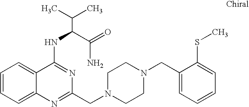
C1=CC=C2C(=C1)C(NC(C(N)=O)C(C)C)=NC(CN1CCN(CC3=CC=CC=C3SC)CC1)=N2
